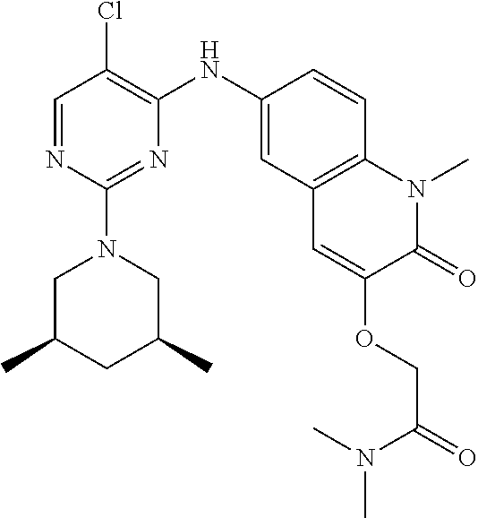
C1=NC(N2CC(C)CC(C)C2)=NC(NC2=CC3=C(C=C2)N(C)C(=O)C(OCC(=O)N(C)C)=C3)=C1Cl
